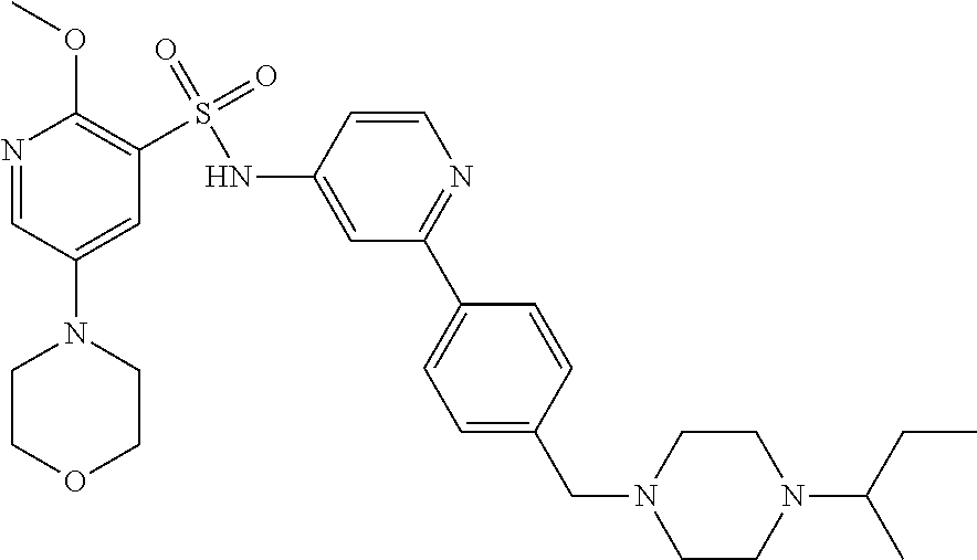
N1=CC(N2CCOCC2)=CC(S(=O)(=O)NC2=CC(C3=CC=C(CN4CCN(C(CC)C)CC4)C=C3)=NC=C2)=C1OC
